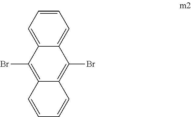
C12=CC=CC=C1C(Br)=C1C(=C2Br)C=CC=C1
